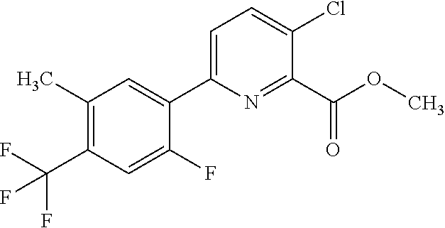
O(C)C(C1=NC(C2=CC(C)=C(C(F)(F)F)C=C2F)=CC=C1Cl)=O
